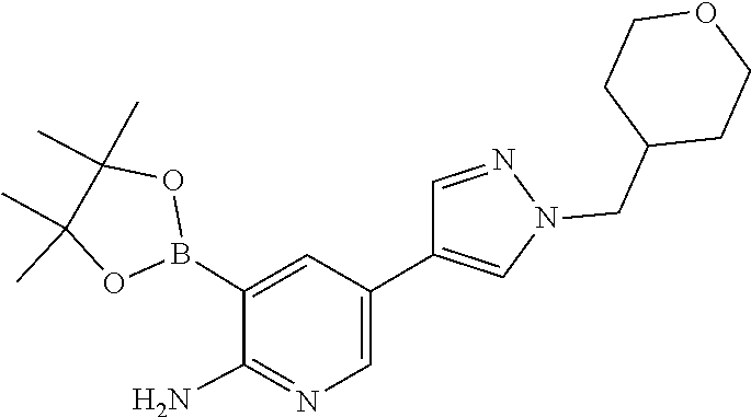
C1(B2OC(C)(C)C(C)(C)O2)=CC(C2=CN(CC3CCOCC3)N=C2)=CN=C1N
